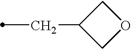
C(C)C1COC1
